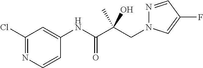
C(C(C(NC1=CC(Cl)=NC=C1)=O)(O)C)N1N=CC(F)=C1
